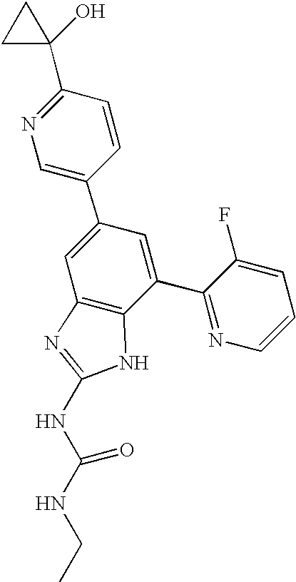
N1=C(C2(O)CC2)C=CC(C2=CC3=C(C(C4=NC=CC=C4F)=C2)NC(NC(NCC)=O)=N3)=C1
